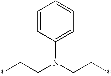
C(N(CC*)C1=CC=CC=C1)C*
